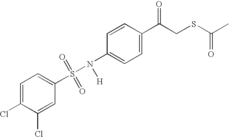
N(C1=CC=C(C(CSC(=O)C)=O)C=C1)(S(C1=CC=C(Cl)C(Cl)=C1)(=O)=O)[H]
